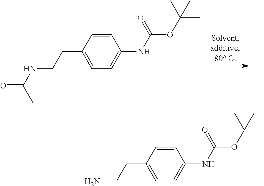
C1=CC(CCNC(C)=O)=CC=C1NC(OC(C)(C)C)=O.C1=CC(CCN)=CC=C1NC(OC(C)(C)C)=O
